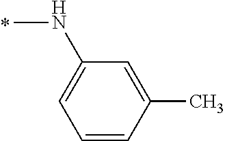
N(C)C1=CC=CC(C)=C1
